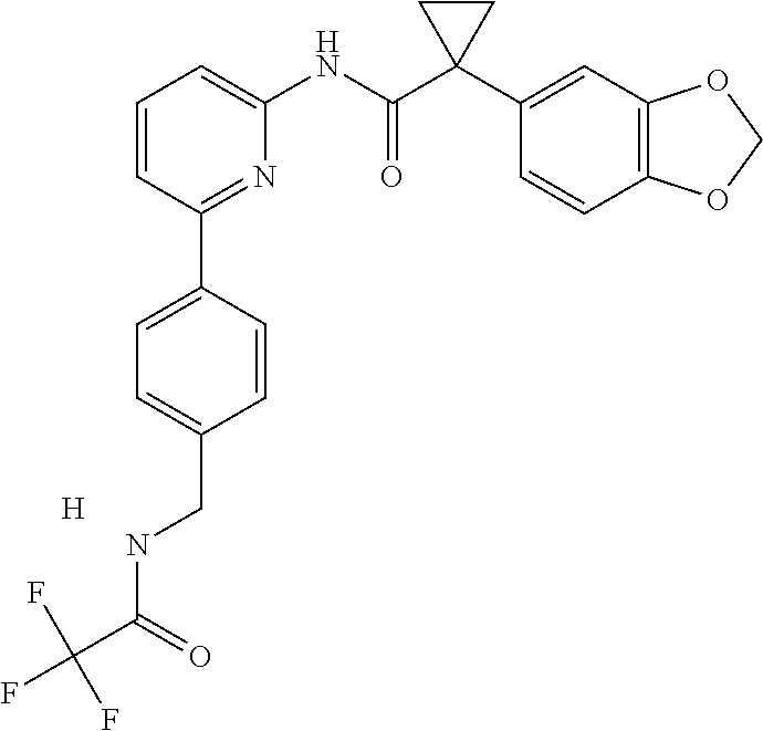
C1=CC(C2=CC=C(CNC(C(F)(F)F)=O)C=C2)=NC(NC(C2(C3=CC4=C(C=C3)OCO4)CC2)=O)=C1.[H]
